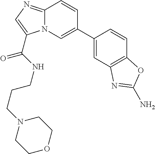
C1(C2=CN3C(=NC=C3C(=O)NCCCN3CCOCC3)C=C2)=CC2=C(C=C1)OC(N)=N2
